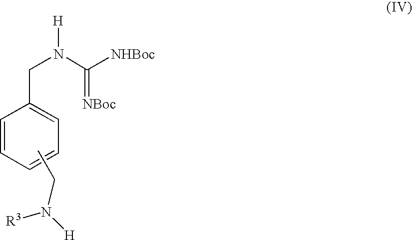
C1=CC=CC=C1CN(C([NHBoc])=[NBoc])[H].CCN([H])[R3]
